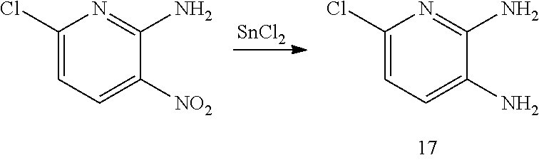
[SnCl2].C1(Cl)=CC=C(N)C(N)=N1.C1(Cl)=CC=C([NO2])C(N)=N1
